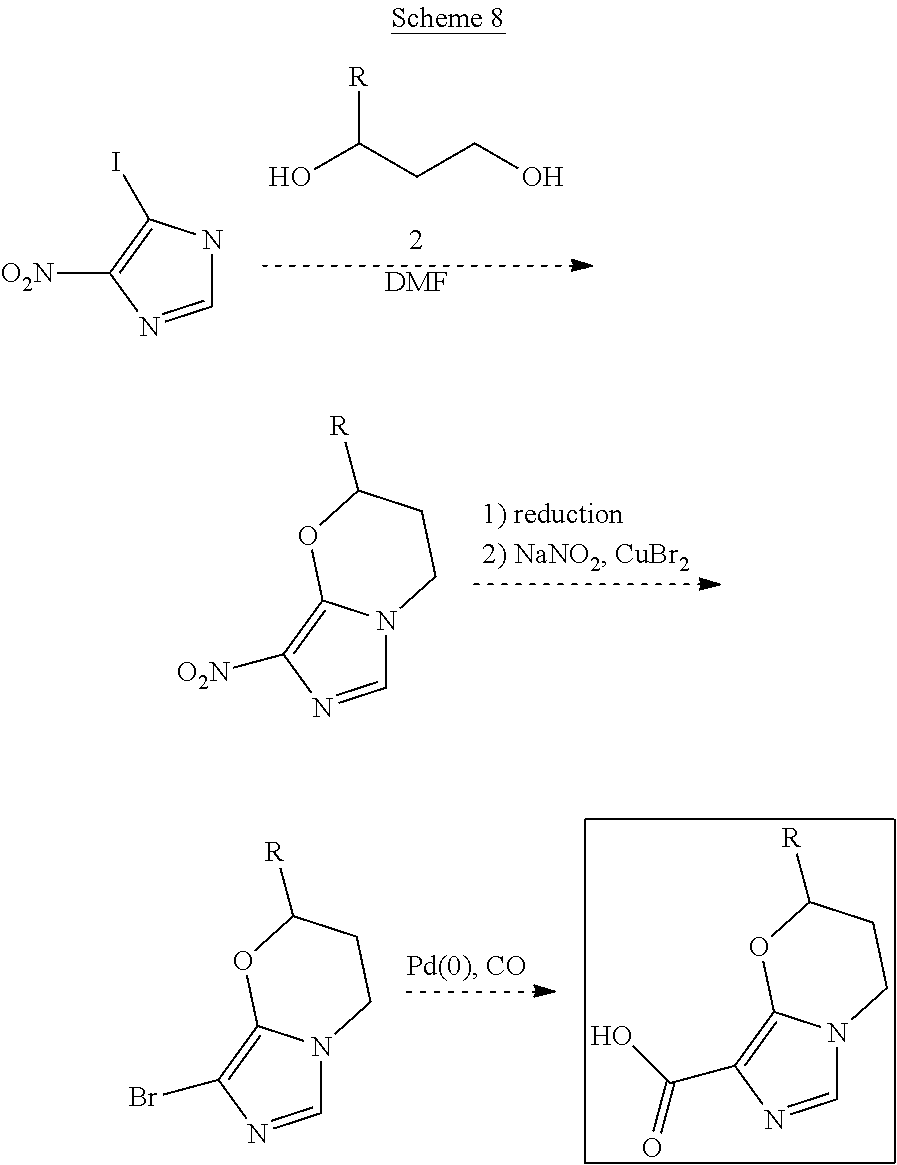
OC(CCO)[R].[DMF].C1=NC([O2N])=C(I)N1.C1=NC([O2N])=C2N1CCC([R])O2.C1=NC(C(O)=O)=C2N1CCC([R])O2.C1=NC(Br)=C2N1CCC([R])O2
